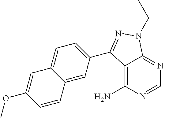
C12=C(N)N=CN=C1N(C(C)C)N=C2C1=CC=C2C(=C1)C=CC(OC)=C2
